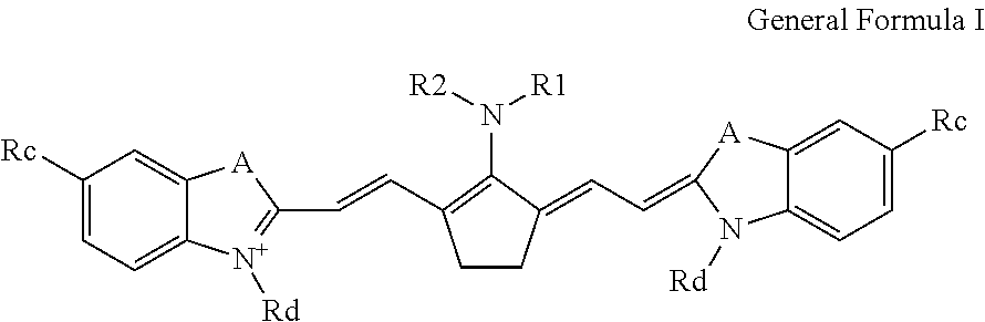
C1([Rc])=CC=C2C(=C1)[A]C(C=CC1=C(N([R2])[R1])C(=CC=C3N([Rd])C4=CC=C([Rc])C=C4[A]3)CC1)=[N+]2[Rd]
